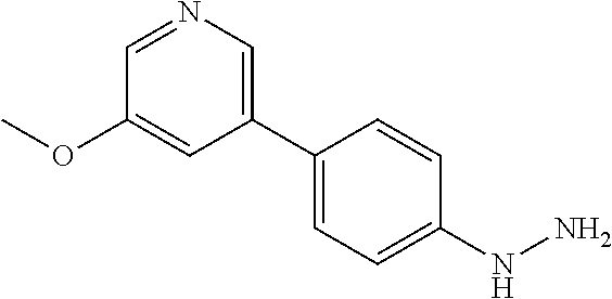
C1=NC=C(C2=CC=C(NN)C=C2)C=C1OC
